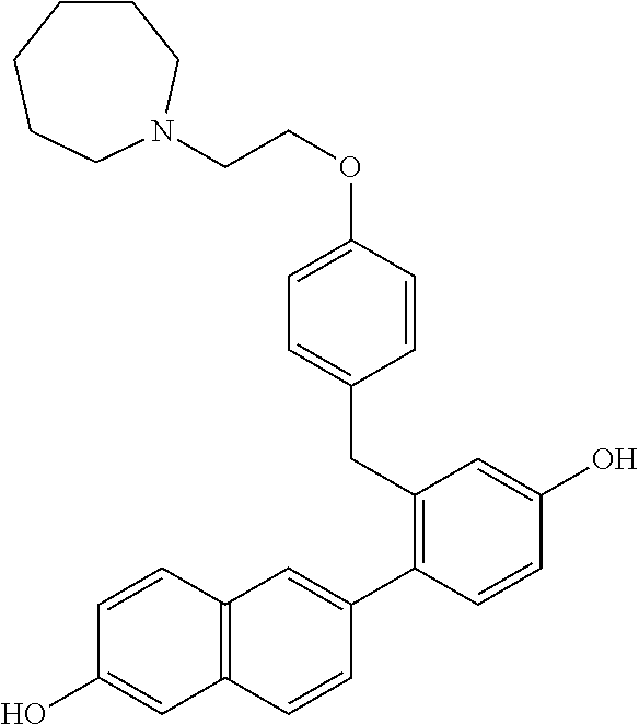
C(COC1=CC=C(CC2=C(C3=CC4=C(C=C3)C=C(O)C=C4)C=CC(O)=C2)C=C1)N1CCCCCC1
